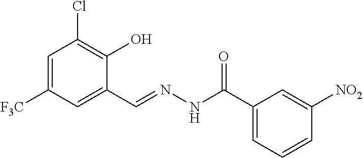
C1=C([F3C])C=C(C=NNC(C2=CC=CC([NO2])=C2)=O)C(O)=C1Cl
